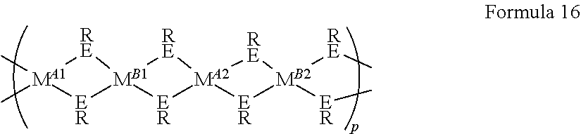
C[MA1]1(C)[RE][MB1]2([RE][MA2]3([RE][MB2]([RE]C)([ER]C)[ER]3)[ER]2)[ER]1
